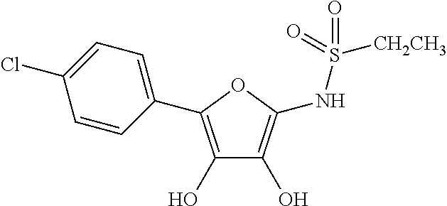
C1(C2=C(O)C(O)=C(NS(=O)(=O)[CH2CH3])O2)=CC=C(Cl)C=C1
